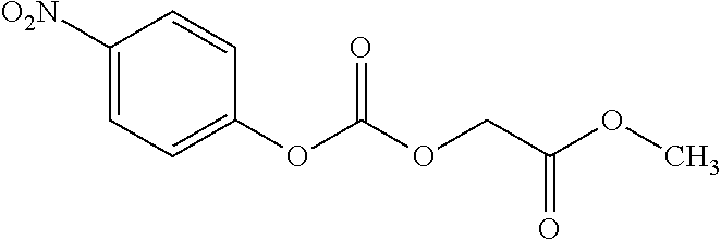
C1([O2N])=CC=C(OC(OCC(OC)=O)=O)C=C1
